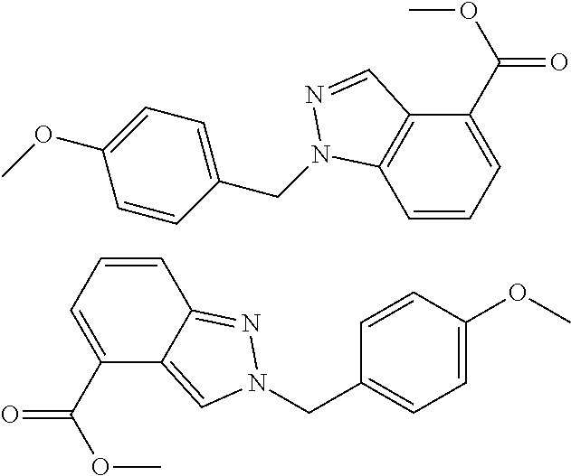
C1(CN2C3=C(C(C(=O)OC)=CC=C3)C=N2)=CC=C(OC)C=C1.C12=NN(CC3=CC=C(OC)C=C3)C=C1C(C(=O)OC)=CC=C2
